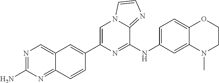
C12=CN=C(N)N=C1C=CC(C1=CN3C(=NC=C3)C(NC3=CC=C4C(=C3)N(C)CCO4)=N1)=C2
